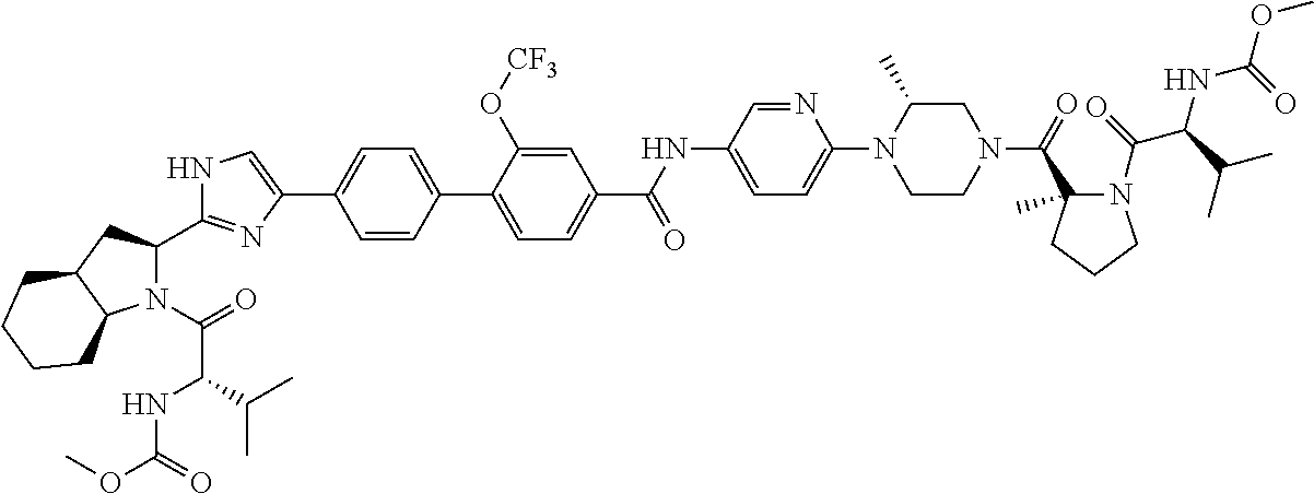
N1(C(=O)C(NC(OC)=O)C(C)C)C(C2=NC(C3=CC=C(C4=CC=C(C(NC5=CC=C(N6CCN(C(=O)C7(C)N(C(C(NC(=O)OC)C(C)C)=O)CCC7)CC6C)N=C5)=O)C=C4O[CF3])C=C3)=CN2)CC2C1CCCC2
